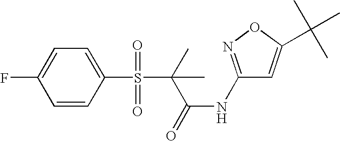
C1(S(C(C(NC2=NOC(C(C)(C)C)=C2)=O)(C)C)(=O)=O)=CC=C(F)C=C1
